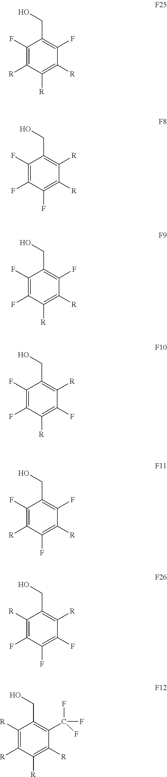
C1(F)=C([R])C([R])=C([R])C(F)=C1CO.C1(F)=C(F)C(F)=C([R])C([R])=C1CO.C1(F)=C(F)C([R])=C([R])C(F)=C1CO.C1(F)=C(F)C([R])=C(F)C([R])=C1CO.C1(F)=C([R])C(F)=C([R])C(F)=C1CO.C1([R])=C(F)C(F)=C(F)C([R])=C1CO.C1([R])=C([R])C([R])=C([R])C(C(F)(F)F)=C1CO
